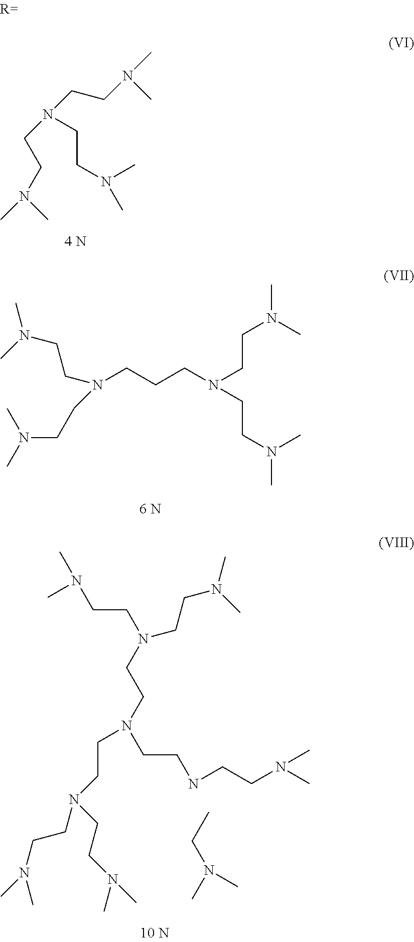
N(CCCN(CCN(C)C)CCN(C)C)(CCN(C)C)CCN(C)C.CCN(C)C.C(CN(CCN(C)C)CCN(C)C)N(CCNCCN(C)C)CCN(CCN(C)C)CCN(C)C.N(CCN(C)C)(CCN(C)C)CCN(C)C
